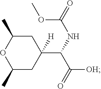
C1(C)CC(C(NC(=O)OC)C(=O)[OH])([H])CC(C)O1
